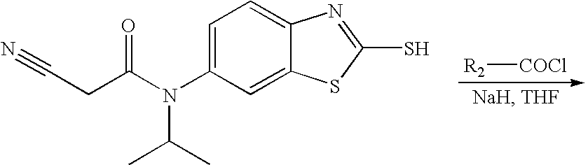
[R2][COCl].C1=C(N(C(CC#N)=O)C(C)C)C=C2C(=C1)N=C(S)S2
